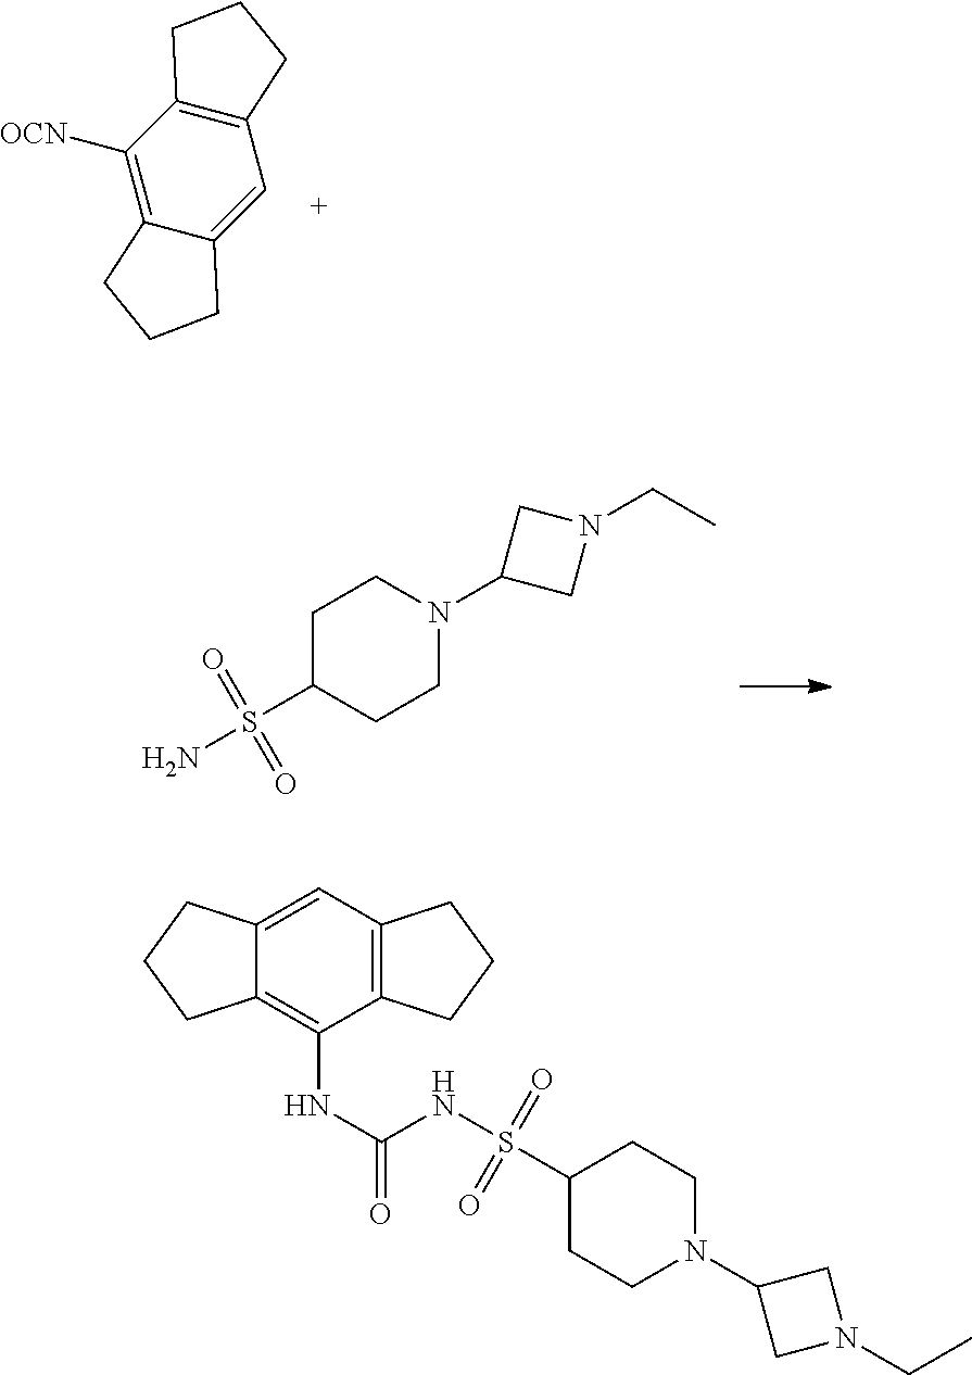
C12=C(C([OCN])=C3C(=C1)CCC3)CCC2.C1(S(N)(=O)=O)CCN(C2CN(CC)C2)CC1.C12=C(C=C3C(=C1NC(=O)NS(C1CCN(C4CN(CC)C4)CC1)(=O)=O)CCC3)CCC2
